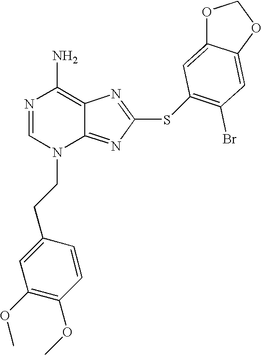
N1=CN(CCC2=CC(OC)=C(OC)C=C2)C2=NC(SC3=C(Br)C=C4C(=C3)OCO4)=NC2=C1N
